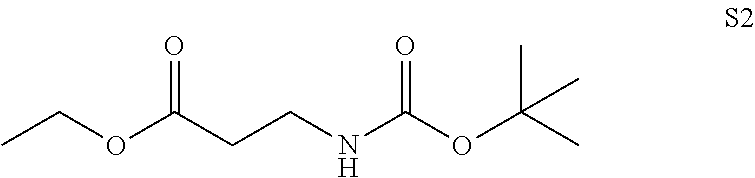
CCOC(=O)CCNC(OC(C)(C)C)=O
